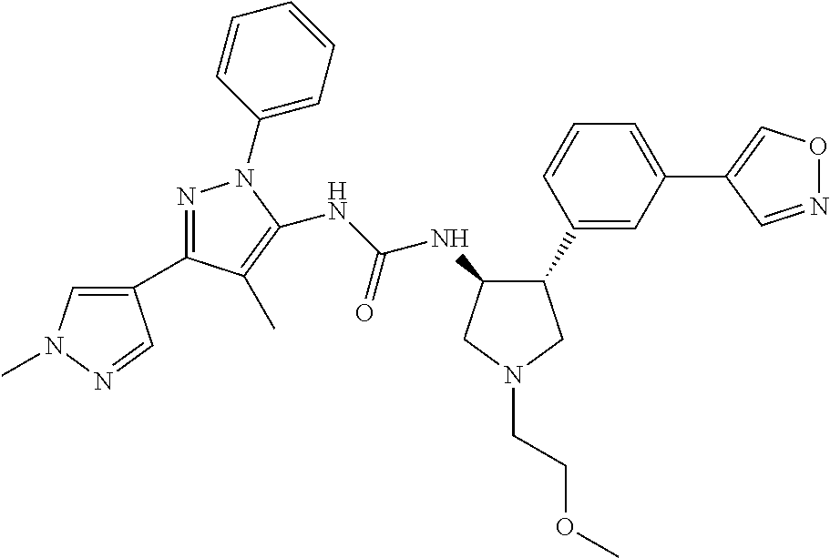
C1(C2=NN(C3=CC=CC=C3)C(NC(=O)NC3C(C4=CC(C5=CON=C5)=CC=C4)CN(CCOC)C3)=C2C)=CN(C)N=C1
